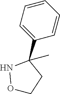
C1=CC=CC(C2(C)NOCC2)=C1
